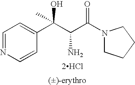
C1=NC=CC(C(C(C(N2CCCC2)=O)N)(O)C)=C1.[2HCl]
